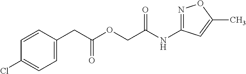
C(C(OCC(NC1=NOC(C)=C1)=O)=O)C1=CC=C(Cl)C=C1
